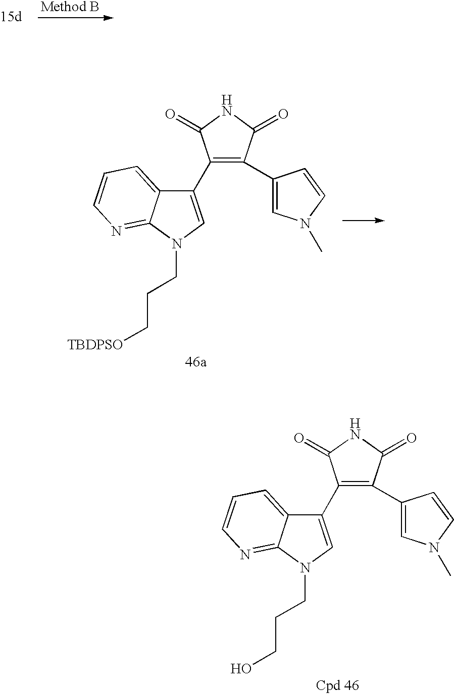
C1(C2=CN(CCC[TBDPSO])C3=NC=CC=C23)=C(C2=CN(C)C=C2)C(=O)NC1=O.C1(C2=CN(CCCO)C3=NC=CC=C23)=C(C2=CN(C)C=C2)C(=O)NC1=O
